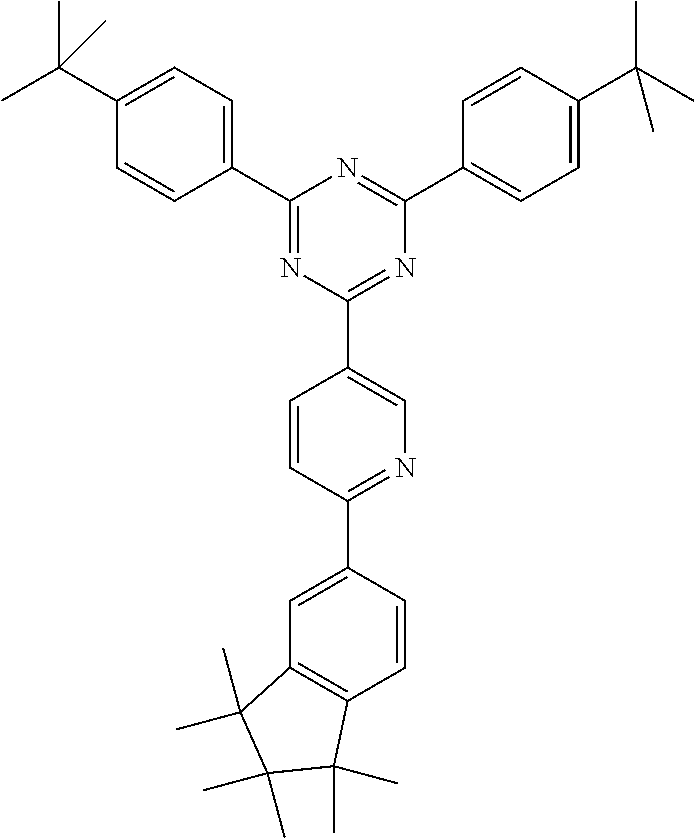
C1(C2=NC(C3=CN=C(C4=CC5=C(C=C4)C(C)(C)C(C)(C)C5(C)C)C=C3)=NC(C3=CC=C(C(C)(C)C)C=C3)=N2)=CC=C(C(C)(C)C)C=C1
